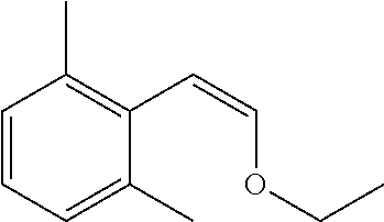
C1=CC=C(C)C(C=COCC)=C1C
